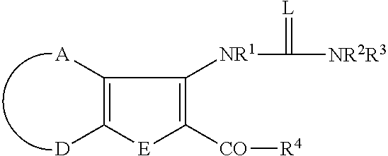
C1([A])=C([D])[E]C([CO][R4])=C1[NR1]C(=[L])[NR2R3]
